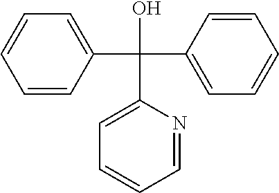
C1=CC(C(O)(C2=CC=CC=N2)C2=CC=CC=C2)=CC=C1
